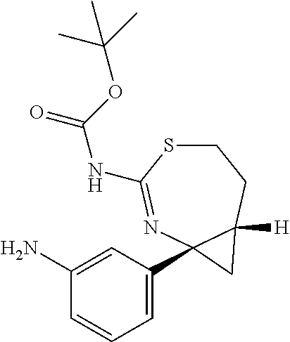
C1(N)=CC(C23N=C(NC(=O)OC(C)(C)C)SCCC2([H])C3)=CC=C1
